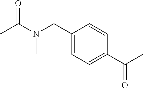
C1(CN(C)C(=O)C)=CC=C(C(=O)C)C=C1
